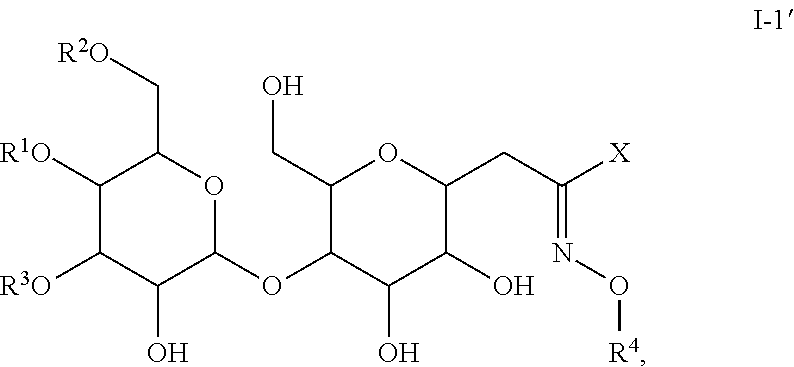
C1([R1O])C([R3O])C(O)C(OC2C(O)C(O)C(CC([X])=NO[R4])OC2CO)OC1C[R2O]
